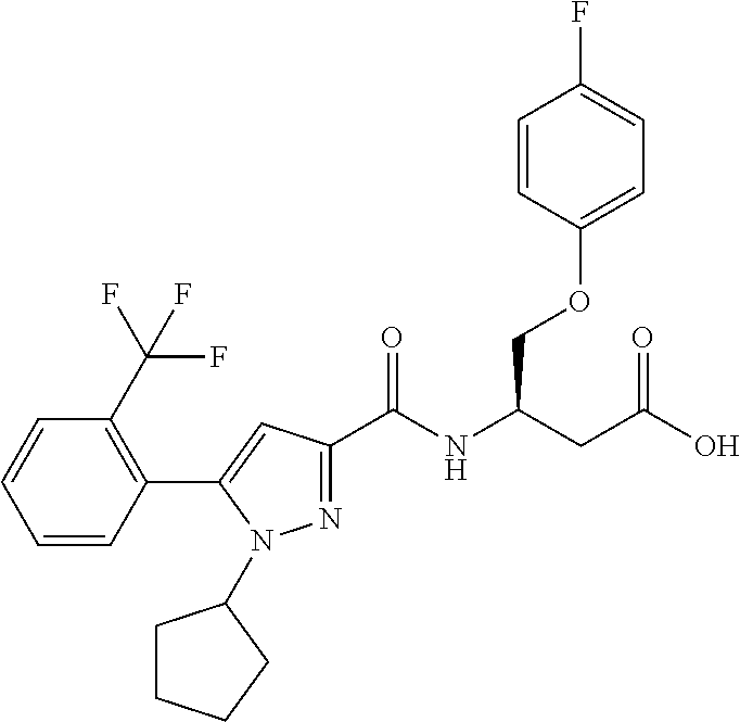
C1(C2=CC(C(NC(CC(O)=O)COC3=CC=C(F)C=C3)=O)=NN2C2CCCC2)=C(C(F)(F)F)C=CC=C1
